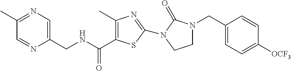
C1(C)=NC=C(CNC(=O)C2=C(C)N=C(N3C(=O)N(CC4=CC=C([OCF3])C=C4)CC3)S2)N=C1
